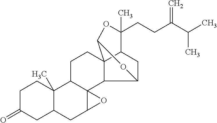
C1C(=O)CC2C(C)(C1)C1C3(C(C2)O3)C2C3(CC1)C1CC2OC3OC1(CCC(C(C)C)=C)C
